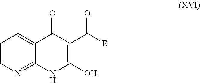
O=C1C(C([E])=O)=C(O)NC2=NC=CC=C12
